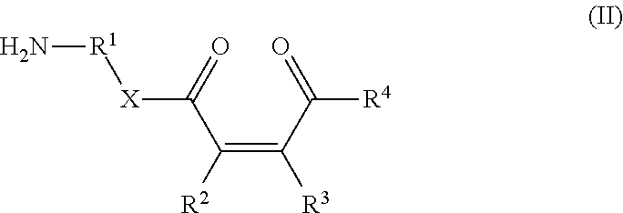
N[R1][X]C(C([R2])=C(C(=O)[R4])[R3])=O
